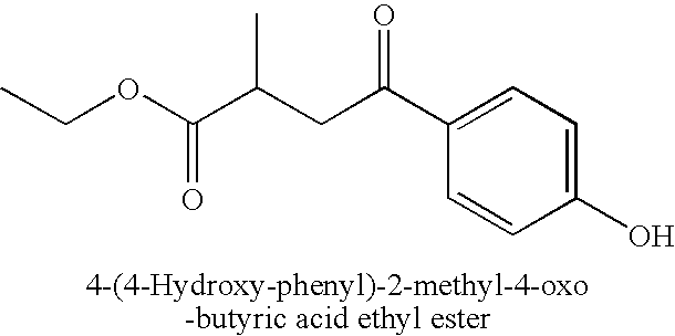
C(=O)(C1=CC=C(O)C=C1)CC(C(=O)OCC)C
